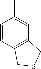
C1=CC2=C(C=C1C)CSC2
